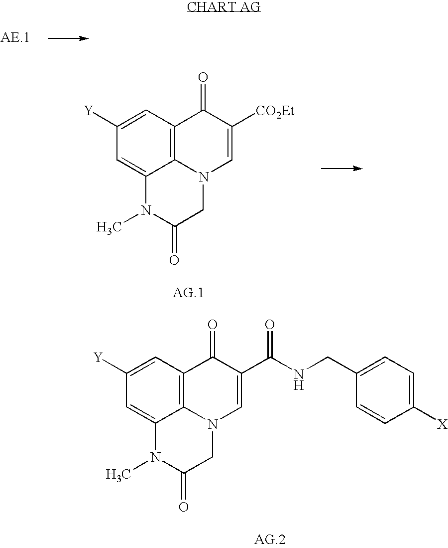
C1=C([Y])C=C2C3=C1C(=O)C([CO2Et])=CN3CC(=O)N2C.C1=C([Y])C=C2C3=C1C(=O)C(C(=O)NCC1=CC=C([X])C=C1)=CN3CC(=O)N2C
